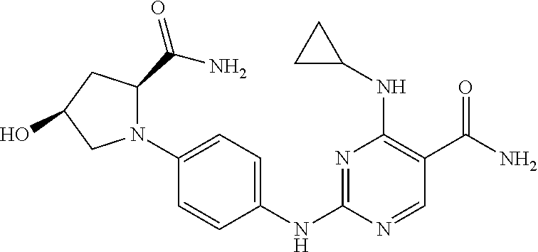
N1=C(NC2=CC=C(N3C(C(N)=O)CC(O)C3)C=C2)N=CC(C(N)=O)=C1NC1CC1
